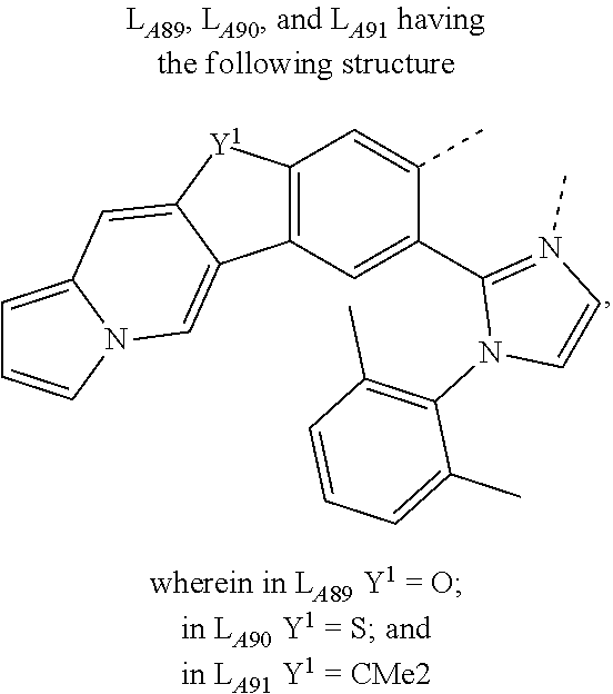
C12=C([Y1]C3=CC4=CC=CN4C=C13)C=C(C)C(C1=N(C)C=CN1C1=C(C)C=CC=C1C)=C2
